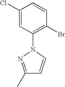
C1(Br)=C(N2N=C(C)C=C2)C=C(Cl)C=C1
